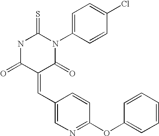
N1C(=O)C(=CC2=CN=C(OC3=CC=CC=C3)C=C2)C(=O)N(C2=CC=C(Cl)C=C2)C1=S
